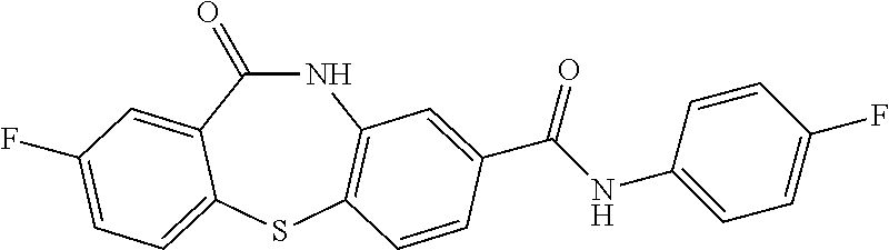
C1(=O)NC2=C(SC3=CC=C(F)C=C13)C=CC(C(NC1=CC=C(F)C=C1)=O)=C2
